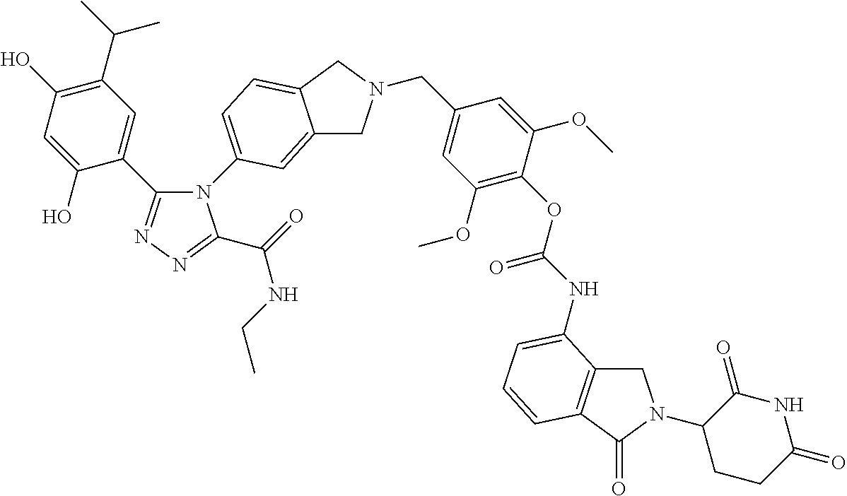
N1(C2=CC=C3C(=C2)CN(CC2=CC(OC)=C(OC(=O)NC4=CC=CC5=C4CN(C4CCC(=O)NC4=O)C5=O)C(OC)=C2)C3)C(C2=CC(C(C)C)=C(O)C=C2O)=NN=C1C(=O)NCC
